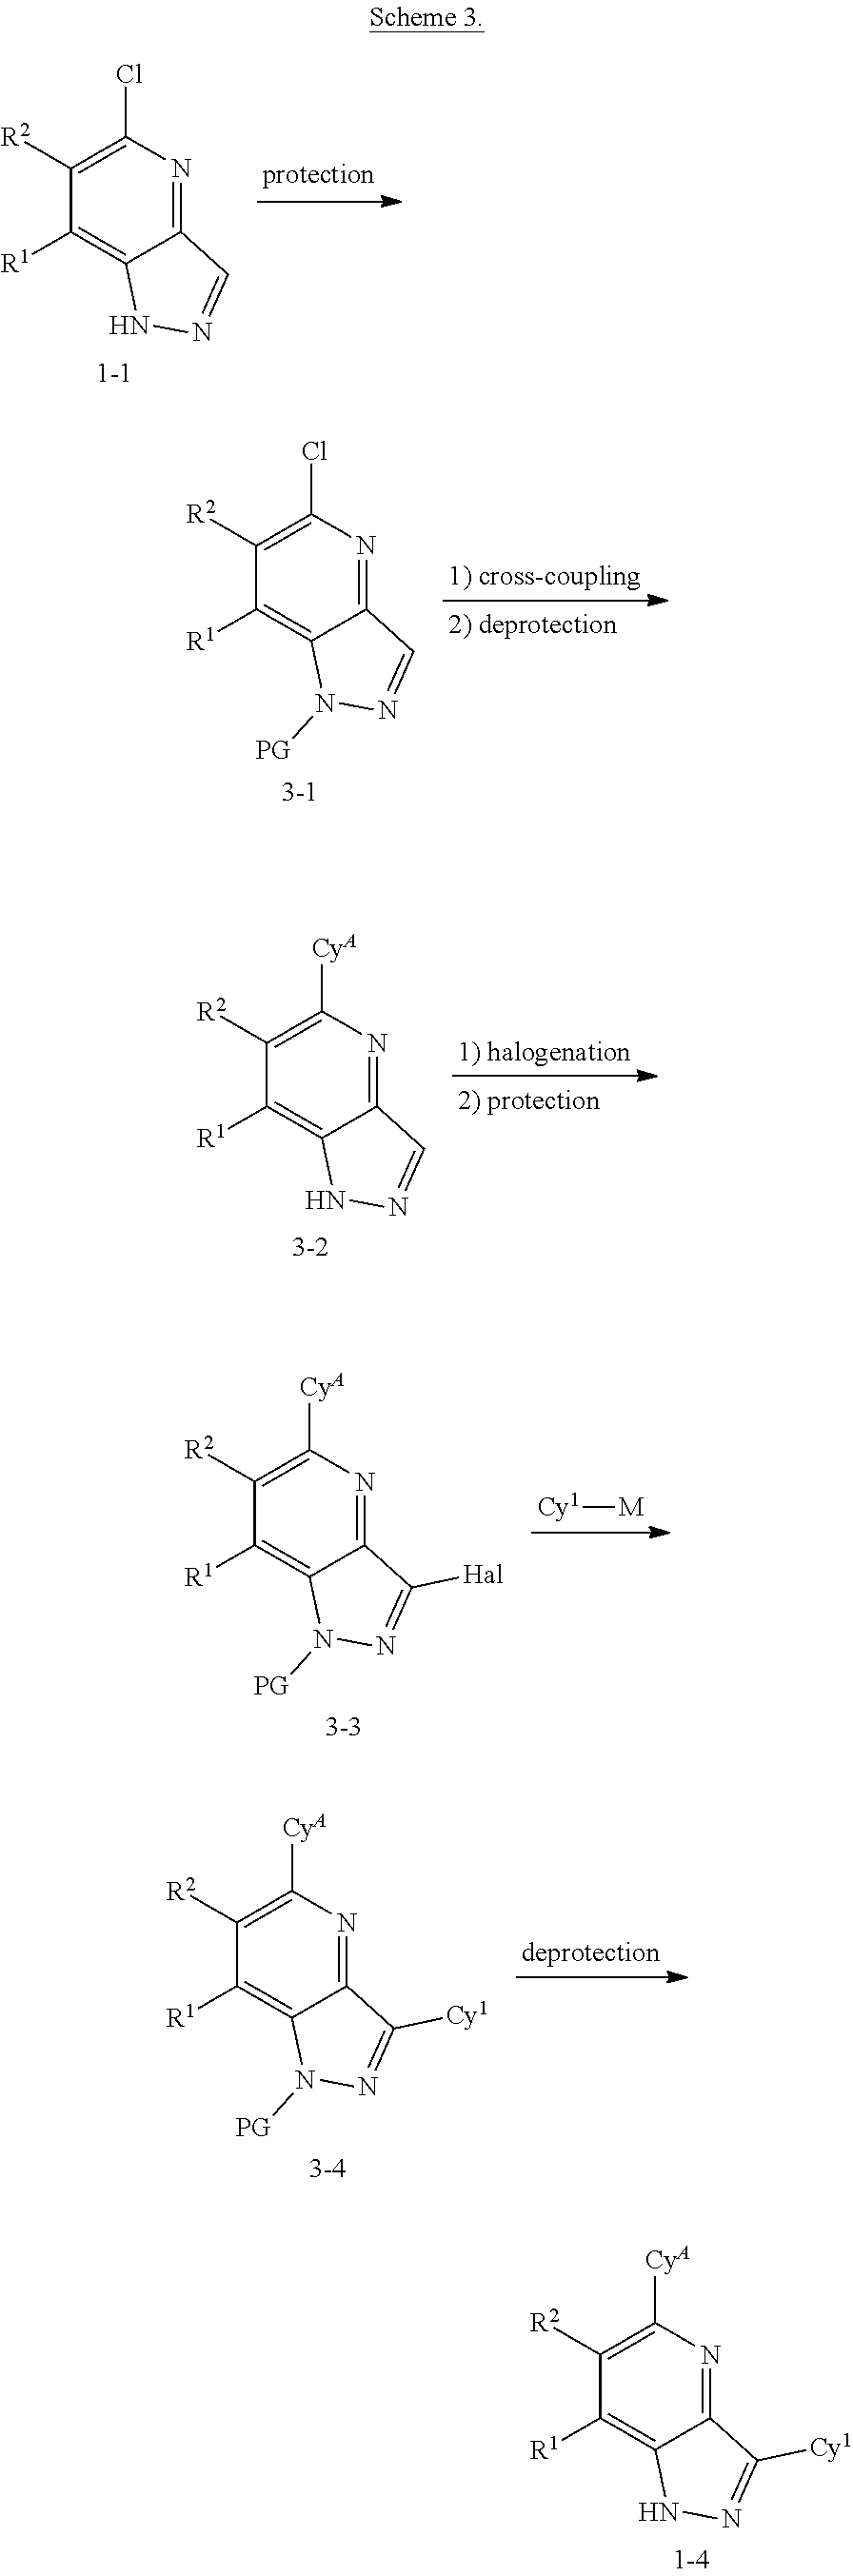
C12=NC([CyA])=C([R2])C([R1])=C1NN=C2[Cy1].C12=NC(Cl)=C([R2])C([R1])=C1NN=C2.C12=NC(Cl)=C([R2])C([R1])=C1N([PG])N=C2.C12=NC([CyA])=C([R2])C([R1])=C1NN=C2.[Cy1][M].C12=NC([CyA])=C([R2])C([R1])=C1N([PG])N=C2[Hal].C12=NC([CyA])=C([R2])C([R1])=C1N([PG])N=C2[Cy1]
